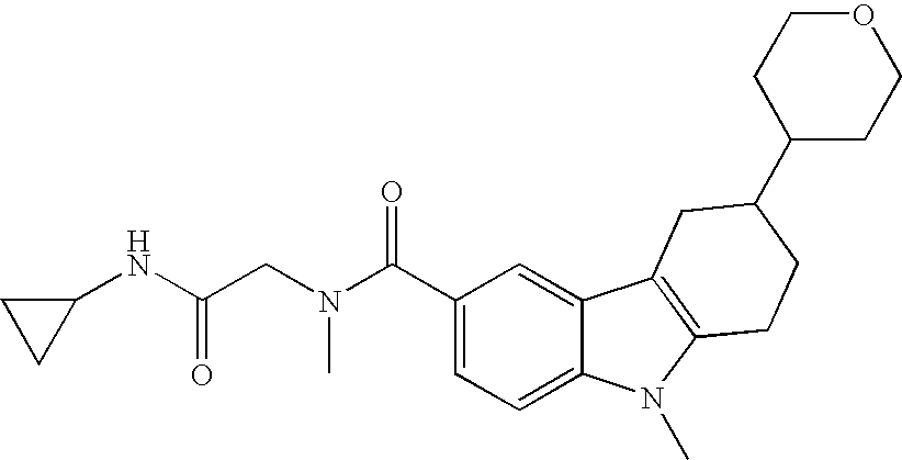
C1(C(N(CC(NC2CC2)=O)C)=O)=CC=C2C(=C1)C1=C(N2C)CCC(C2CCOCC2)C1
